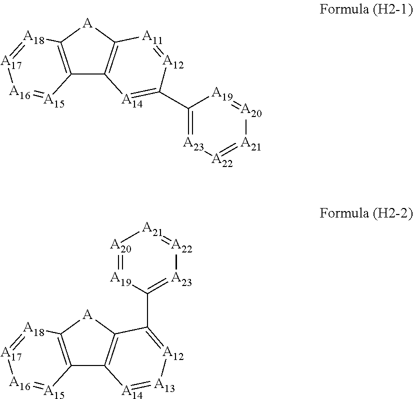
C12=C([A]C3=C1[A14]=C(C1=[A23][A22]=[A21][A20]=[A19]1)[A12]=[A11]3)[A18]=[A17][A16]=[A15]2.C12=C([A]C3=C1[A14]=[A13][A12]=C3C1=[A23][A22]=[A21][A20]=[A19]1)[A18]=[A17][A16]=[A15]2
